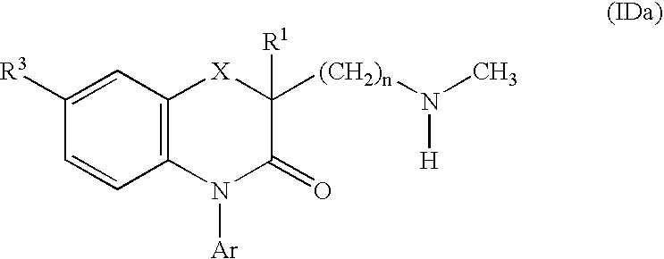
C1=CC([R3])=CC2=C1N([Ar])C(=O)C([(CH2)n]N(C)[H])([R1])[X]2
